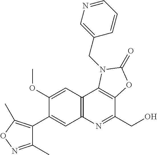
C1(C2=CC3=C(C=C2OC)C2=C(C(CO)=N3)OC(=O)N2CC2=CN=CC=C2)=C(C)ON=C1C
